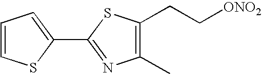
C1=CSC(C2=NC(C)=C(CC[ONO2])S2)=C1
